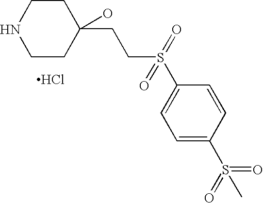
C1CNCCC1(CCS(C1=CC=C(S(C)(=O)=O)C=C1)(=O)=O)O.Cl
